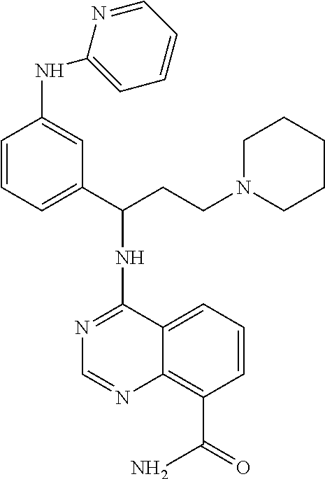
N1=C(NC(CCN2CCCCC2)C2=CC=CC(NC3=CC=CC=N3)=C2)C2=CC=CC(C(N)=O)=C2N=C1
